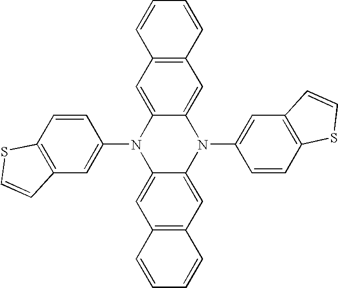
C1(N2C3=CC4=C(C=C3N(C3=CC5=C(C=C3)SC=C5)C3=CC5=C(C=C23)C=CC=C5)C=CC=C4)=CC2=C(C=C1)SC=C2
